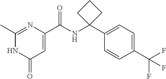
C1(=O)C=C(C(NC2(C3=CC=C(C(F)(F)F)C=C3)CCC2)=O)N=C(C)N1
